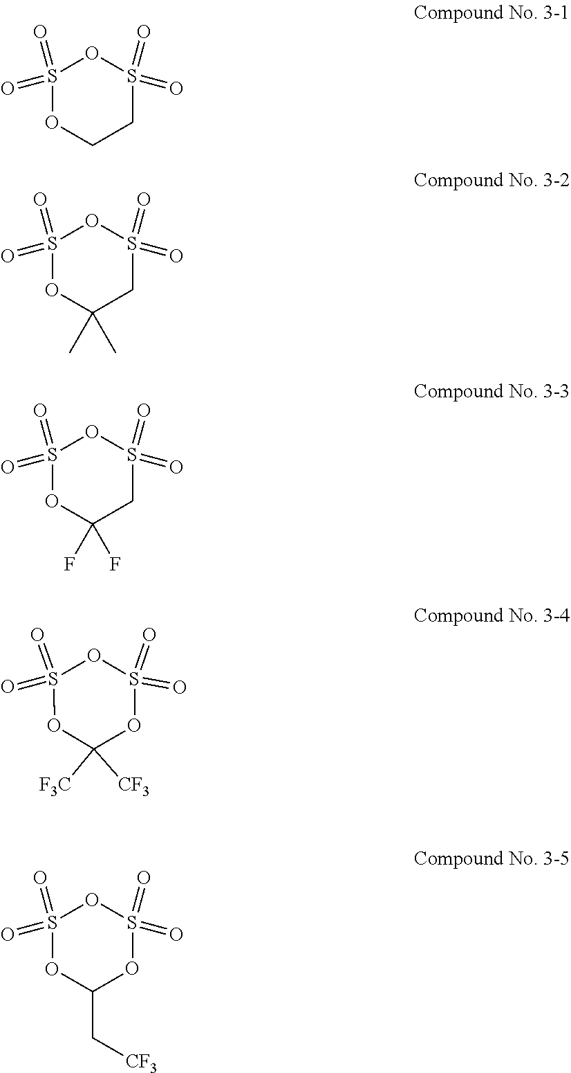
C1COS(=O)(=O)OS1(=O)=O.O1C([F3C])([CF3])OS(=O)(=O)OS1(=O)=O.O1C(C[CF3])OS(=O)(=O)OS1(=O)=O.C1C(C)(C)OS(=O)(=O)OS1(=O)=O.C1C(F)(F)OS(=O)(=O)OS1(=O)=O
